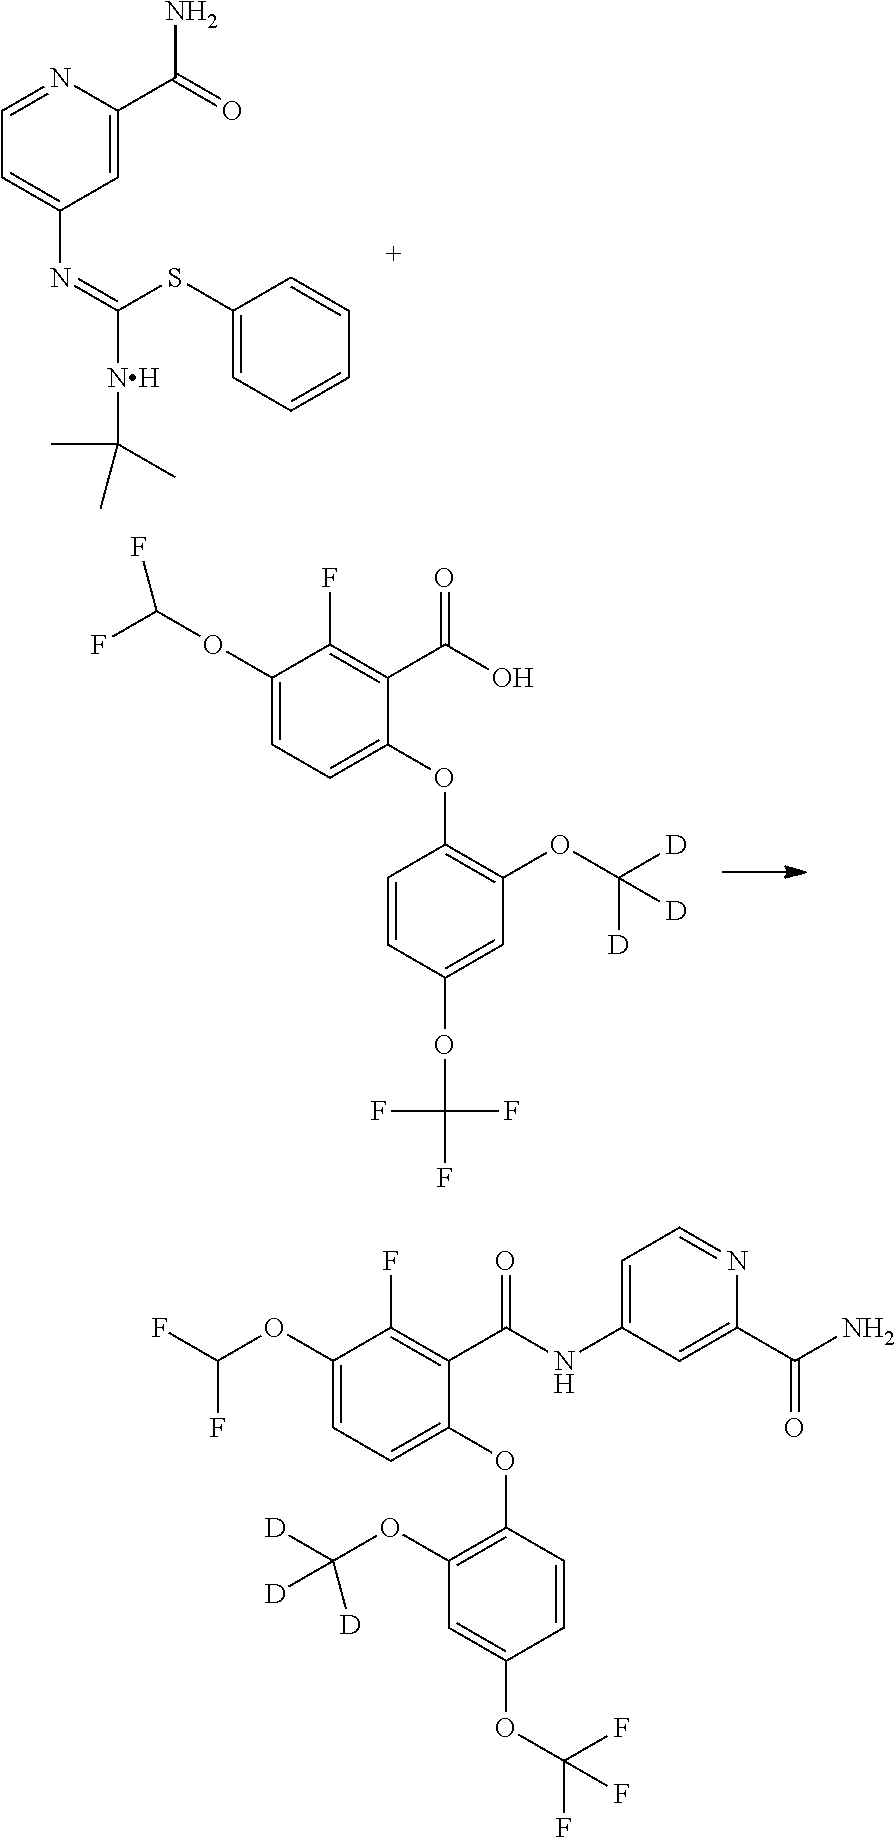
N1=CC=C(N=C(SC2=CC=CC=C2)[NH]C(C)(C)C)C=C1C(N)=O.C1(F)=C(C(O)=O)C(OC2=C(OC([D])([D])[D])C=C(OC(F)(F)F)C=C2)=CC=C1OC(F)F.C1(F)=C(C(NC2=CC=NC(C(N)=O)=C2)=O)C(OC2=C(OC([D])([D])[D])C=C(OC(F)(F)F)C=C2)=CC=C1OC(F)F
